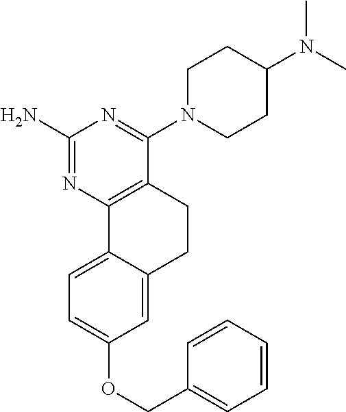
C1(N)=NC2=C(C(N3CCC(N(C)C)CC3)=N1)CCC1=CC(OCC3=CC=CC=C3)=CC=C21
